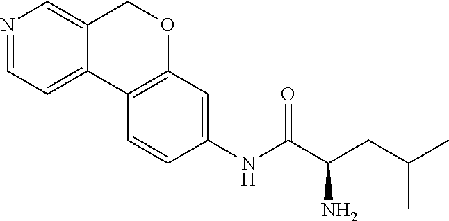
C12=CC=NC=C1COC1=C2C=CC(NC(C(CC(C)C)N)=O)=C1
